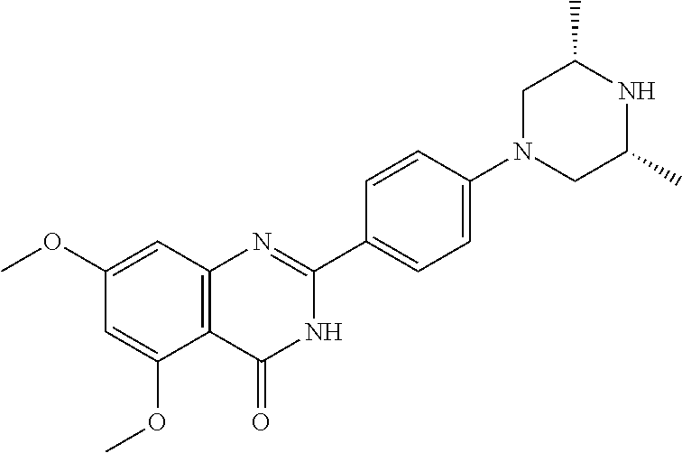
C12=C(C=C(OC)C=C1OC)N=C(C1=CC=C(N3CC(C)NC(C)C3)C=C1)NC2=O
